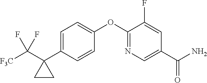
C1=C(C2(C([F3C])(F)F)CC2)C=CC(OC2=NC=C(C(N)=O)C=C2F)=C1
